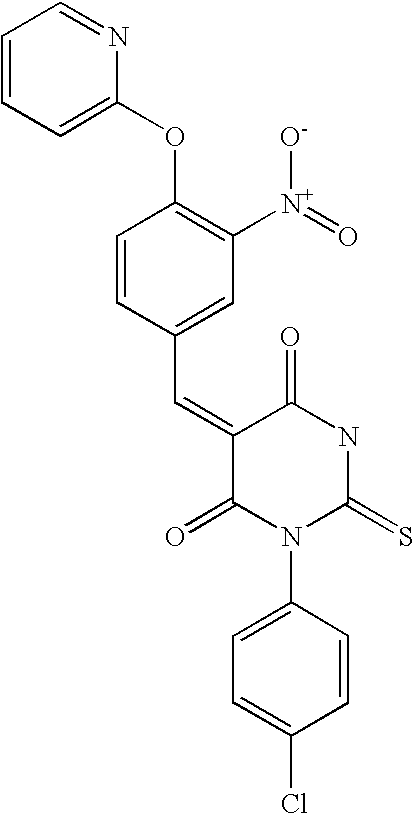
C1=CC=C(OC2=C([N+](=O)[O-])C=C(C=C3C(=O)N(C4=CC=C(Cl)C=C4)C(=S)NC3=O)C=C2)N=C1
